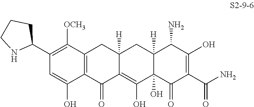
C1(C2CCCN2)=C([OCH3])C2=C(C(O)=C1)C(=O)C1=C(O)C3(O)C([H])(CC1([H])C2)C(N)C(O)=C(C(N)=O)C3=O
